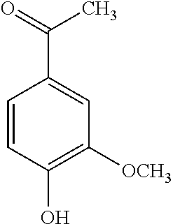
C1=CC(O)=C([OCH3])C=C1C(=O)C
